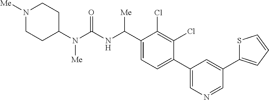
C1(N(C(NC(C2=CC=C(C3=CN=CC(C4=CC=CS4)=C3)C(Cl)=C2Cl)[Me])=O)[Me])CCN([Me])CC1
